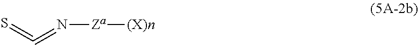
N([Za][(X)n])=C=S
